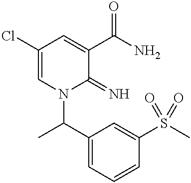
C1(Cl)=CN(C(C)C2=CC=CC(S(C)(=O)=O)=C2)C(=N)C(C(N)=O)=C1
